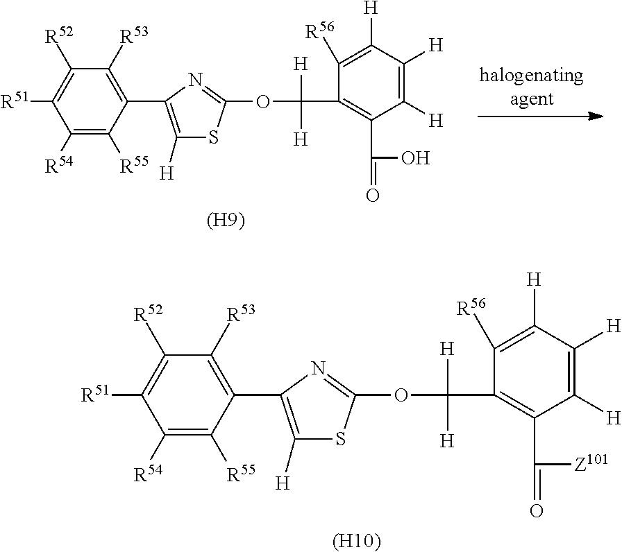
C1([R54])=C([R55])C(C2=C([H])SC(OC(C3=C(C(=O)O)C([H])=C([H])C([H])=C3[R56])([H])[H])=N2)=C([R53])C([R52])=C1[R51].[(H9)].C1([R54])=C([R55])C(C2=C([H])SC(OC(C3=C(C(=O)[Z101])C([H])=C([H])C([H])=C3[R56])([H])[H])=N2)=C([R53])C([R52])=C1[R51].[(H10)]
